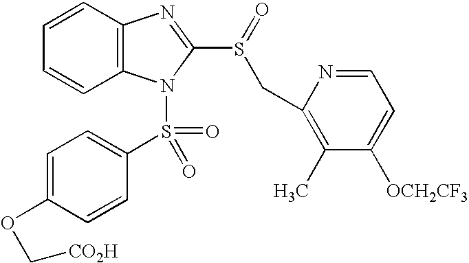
C12=C(C=CC=C1)N=C(S(=O)CC1=C(C)C([OCH2CF3])=CC=N1)N2S(=O)(=O)C1=CC=C(OC[CO2H])C=C1
